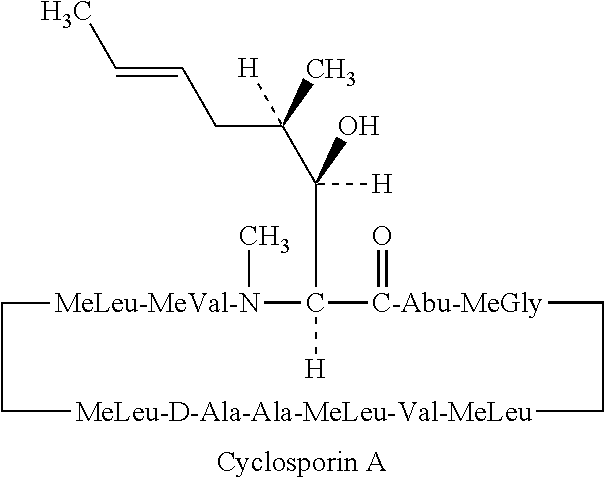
[MeLeu-MeVal-N]1(C)C([H])(C(O)([H])C(CC=CC)(C)[H])[C-Abu-MeGly](=O)CC[MeLeu-D-Ala-Ala-MeLeu-Val-MeLeu]CC1
